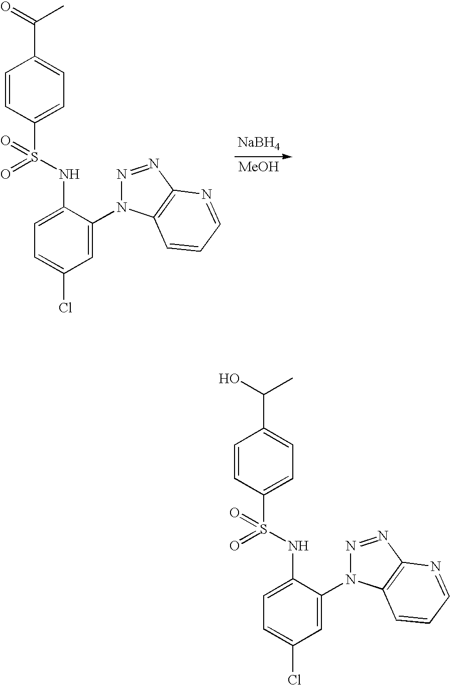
C1=C(N2N=NC3=C2C=CC=N3)C(NS(=O)(C2=CC=C(C(C)=O)C=C2)=O)=CC=C1Cl.[NaBH4].[MeOH].C1=C(N2N=NC3=C2C=CC=N3)C(NS(=O)(C2=CC=C(C(C)O)C=C2)=O)=CC=C1Cl
